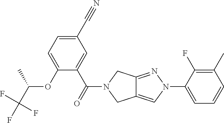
C1(C#N)=CC=C(OC(C)C(F)(F)F)C(C(=O)N2CC3=CN(C4=CC=CC(C)=C4F)N=C3C2)=C1
